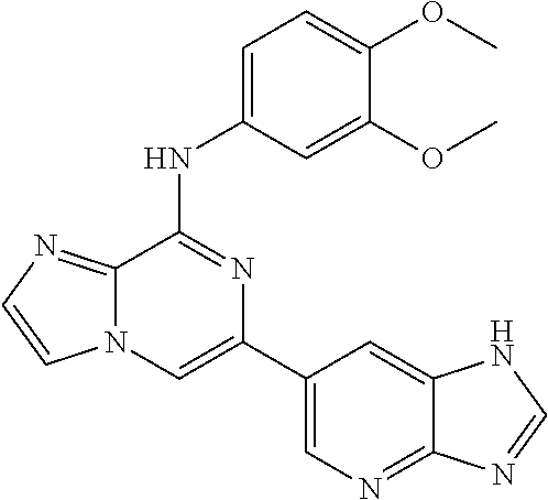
C12=CC(C3=CN4C(=NC=C4)C(NC4=CC=C(OC)C(OC)=C4)=N3)=CN=C1N=CN2
